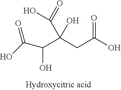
C(O)(C(=O)O)C(CC(O)=O)(O)C(=O)O
